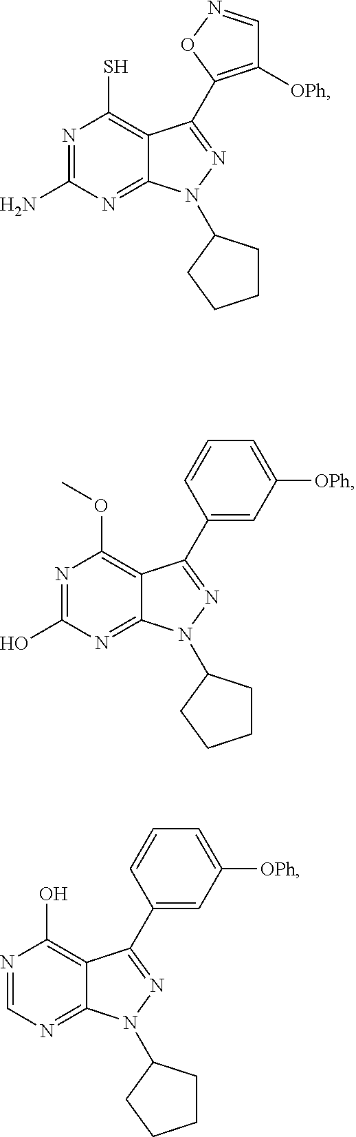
N1=C(N)N=C2C(=C1S)C(C1=C([OPh])C=NO1)=NN2C1CCCC1.N1=C(O)N=C2C(=C1OC)C(C1=CC([OPh])=CC=C1)=NN2C1CCCC1.N1=CN=C2C(=C1O)C(C1=CC([OPh])=CC=C1)=NN2C1CCCC1
